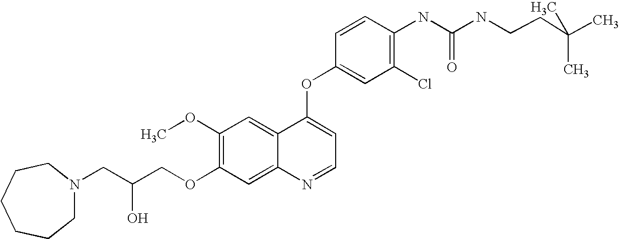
C1=CC(OC2=CC=NC3=CC(OCC(CN4CCCCCC4)O)=C(OC)C=C23)=CC(Cl)=C1NC(=O)NCCC(C)(C)C
